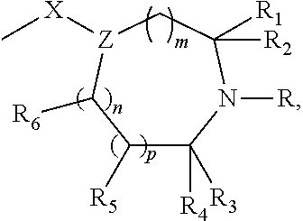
C1([R5])C([R3])([R4])N([R])C([R1])([R2])C[Z]([X]C)C1[R6]
